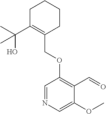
C1C(C(C)(O)C)=C(COC2=C(C=O)C(OC)=CN=C2)CCC1
